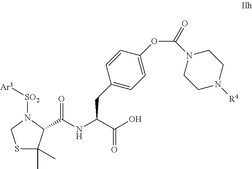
S1C(C)(C)C(C(NC(C(O)=O)CC2=CC=C(OC(=O)N3CCN([R4])CC3)C=C2)=O)N([SO2][Ar3])C1
